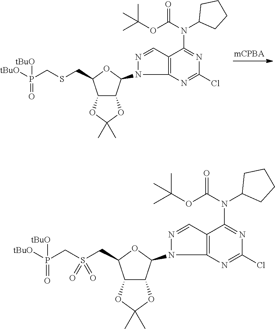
C12C(C(N3N=CC4=C3N=C(Cl)N=C4N(C3CCCC3)C(OC(C)(C)C)=O)OC1CSCP([tBuO])(=O)[tBuO])OC(C)(C)O2.C12C(C(N3N=CC4=C3N=C(Cl)N=C4N(C3CCCC3)C(OC(C)(C)C)=O)OC1CS(CP([tBuO])(=O)[tBuO])(=O)=O)OC(C)(C)O2
